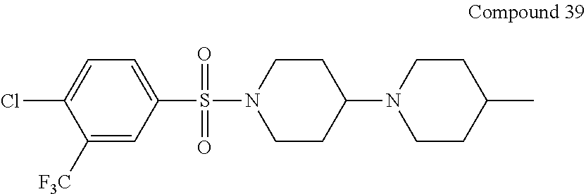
C1(S(N2CCC(N3CCC(C)CC3)CC2)(=O)=O)=CC=C(Cl)C([F3C])=C1
